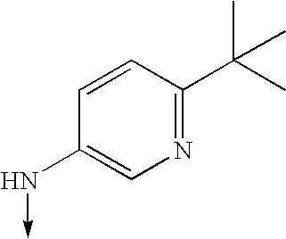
C1=CC(C(C)(C)C)=NC=C1N->C
